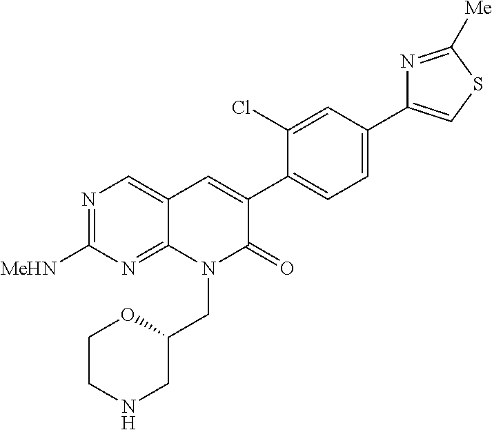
N1=C([MeHN])N=C2C(=C1)C=C(C1=CC=C(C3=CSC([Me])=N3)C=C1Cl)C(=O)N2CC1OCCNC1
